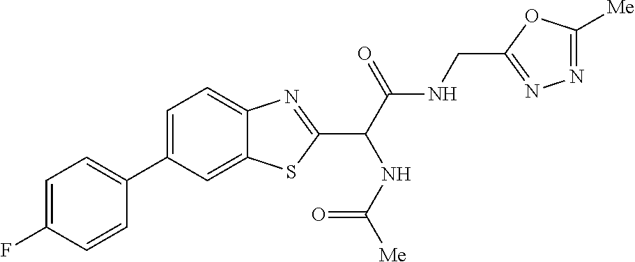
C1=C(F)C=CC(C2=CC=C3C(=C2)SC(C(C(NCC2=NN=C([Me])O2)=O)NC([Me])=O)=N3)=C1
